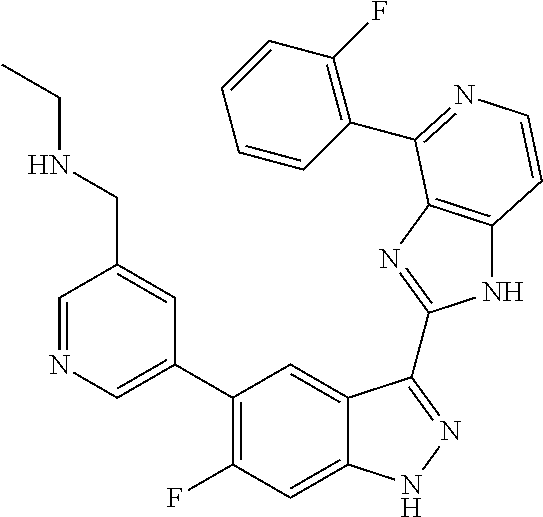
C1=C(C2=C(F)C=C3C(=C2)C(C2=NC4=C(N2)C=CN=C4C2=C(F)C=CC=C2)=NN3)C=C(CNCC)C=N1
